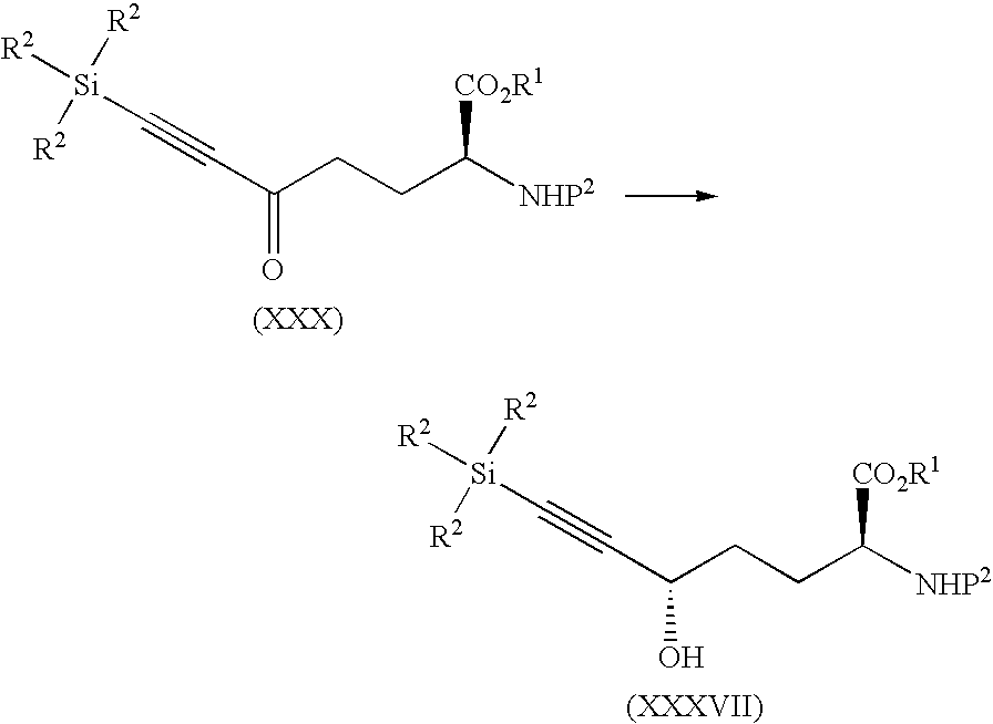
C(CCC([NHP2])[CO2R1])(=O)C#C[Si]([R2])([R2])[R2].C(CCC([NHP2])[CO2R1])(O)C#C[Si]([R2])([R2])[R2]
